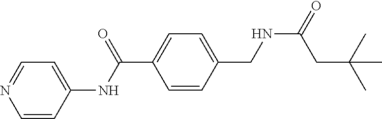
C1=CC(CNC(CC(C)(C)C)=O)=CC=C1C(=O)NC1=CC=NC=C1
